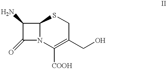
NC1C(=O)N2C1SCC(CO)=C2[COOH]
